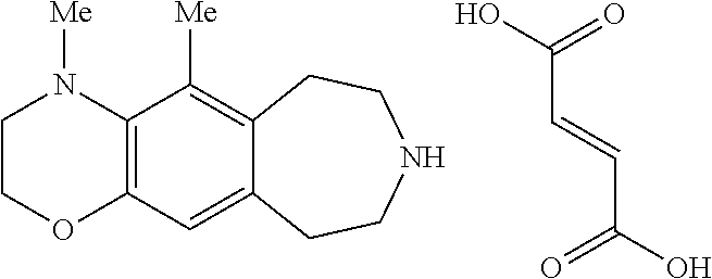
C1COC2=C(N1[Me])C([Me])=C1C(=C2)CCNCC1.C(C=CC(=O)O)(=O)O
